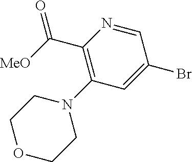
C(C1=C(N2CCOCC2)C=C(Br)C=N1)([MeO])=O
